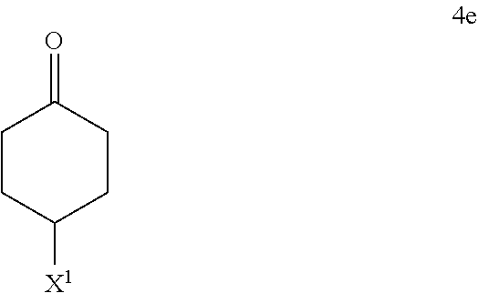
C1CC([X1])CCC1=O
